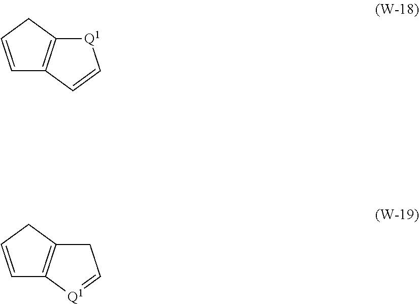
C1=CCC2=C1C=C[Q1]2.C1=CCC2=C1[Q1]=CC2
